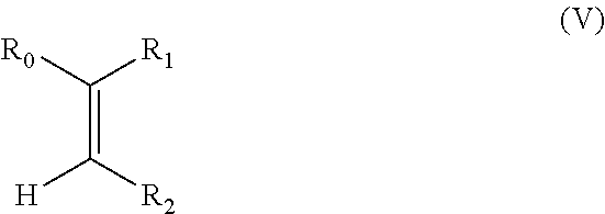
C(=C([R2])[H])([R0])[R1]
